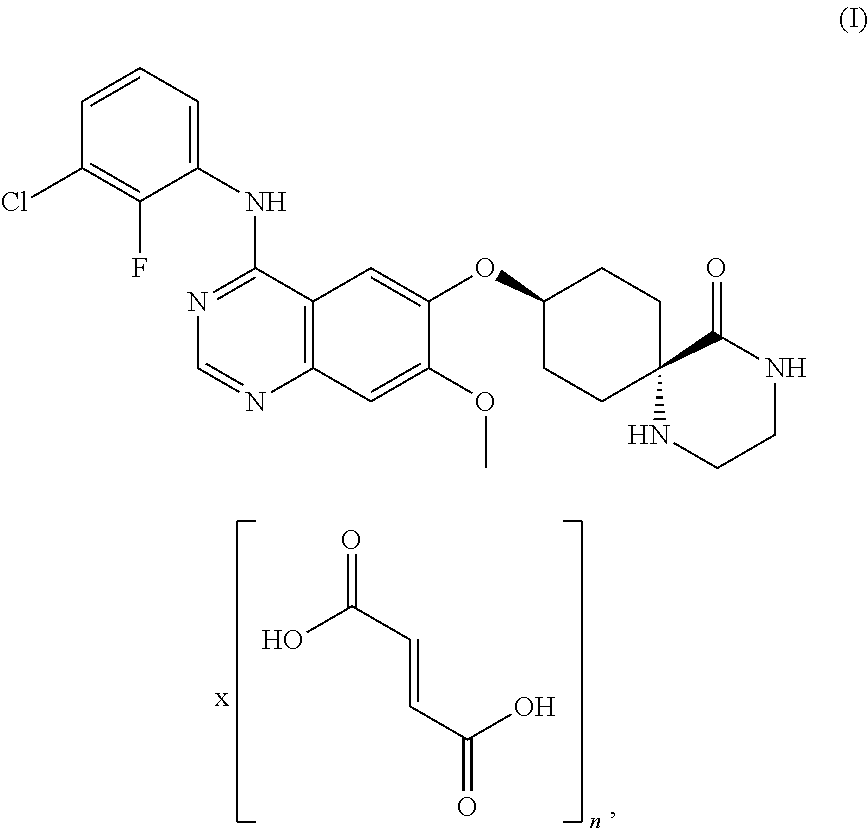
OC(C=CC(=O)O)=O.C1=CC=C(NC2=NC=NC3=C2C=C(OC2CCC4(CC2)NCCNC4=O)C(OC)=C3)C(F)=C1Cl
